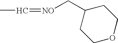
CC=[NO]CC1CCOCC1
